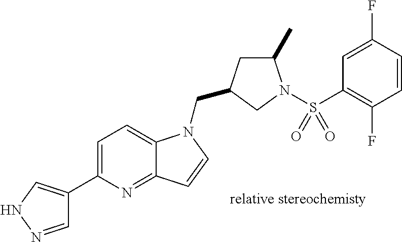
C1=NNC=C1C1=CC=C2C(=N1)C=CN2CC1CC(C)N(S(C2=C(F)C=CC(F)=C2)(=O)=O)C1
